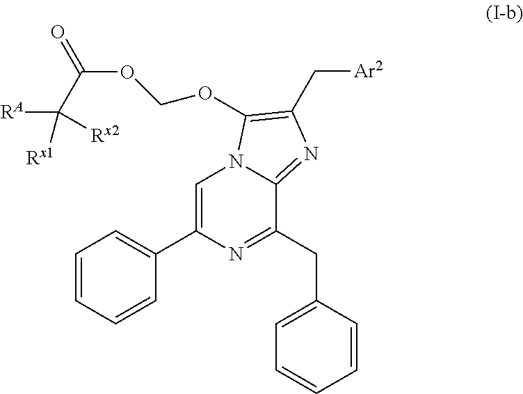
C1=C(C2=CC=CC=C2)N=C(CC2=CC=CC=C2)C2=NC(C[Ar2])=C(OCOC(=O)C([RA])([Rx1])[Rx2])N12
